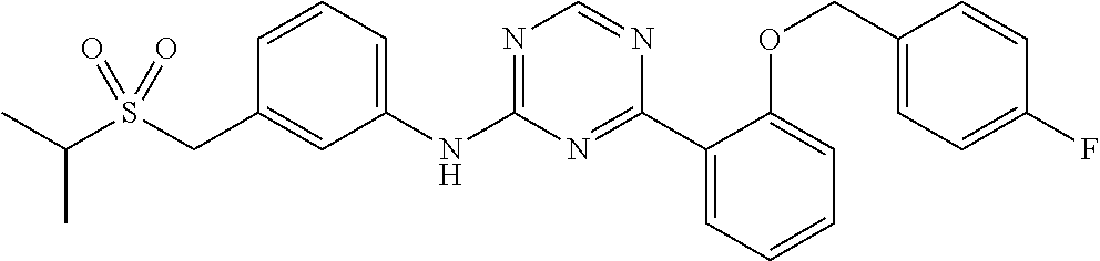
C1(NC2=NC=NC(C3=CC=CC=C3OCC3=CC=C(F)C=C3)=N2)=CC=CC(CS(C(C)C)(=O)=O)=C1
